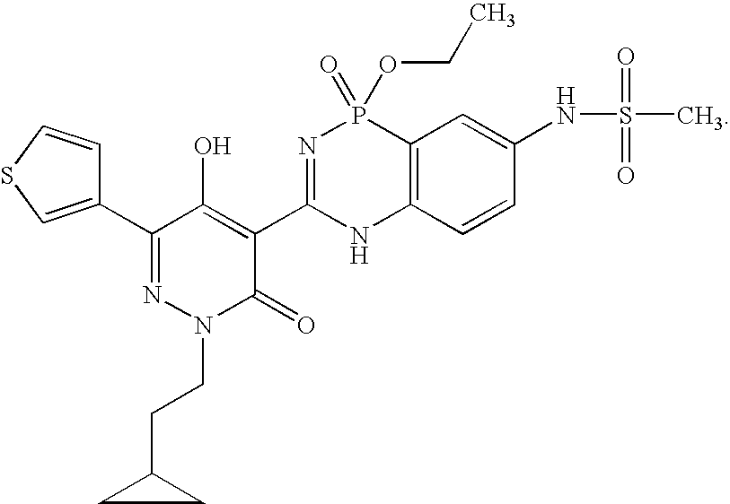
C1(C2=NN(CCC3CC3)C(=O)C(C3=NP(=O)(OCC)C4=C(N3)C=CC(NS(C)(=O)=O)=C4)=C2O)=CSC=C1
